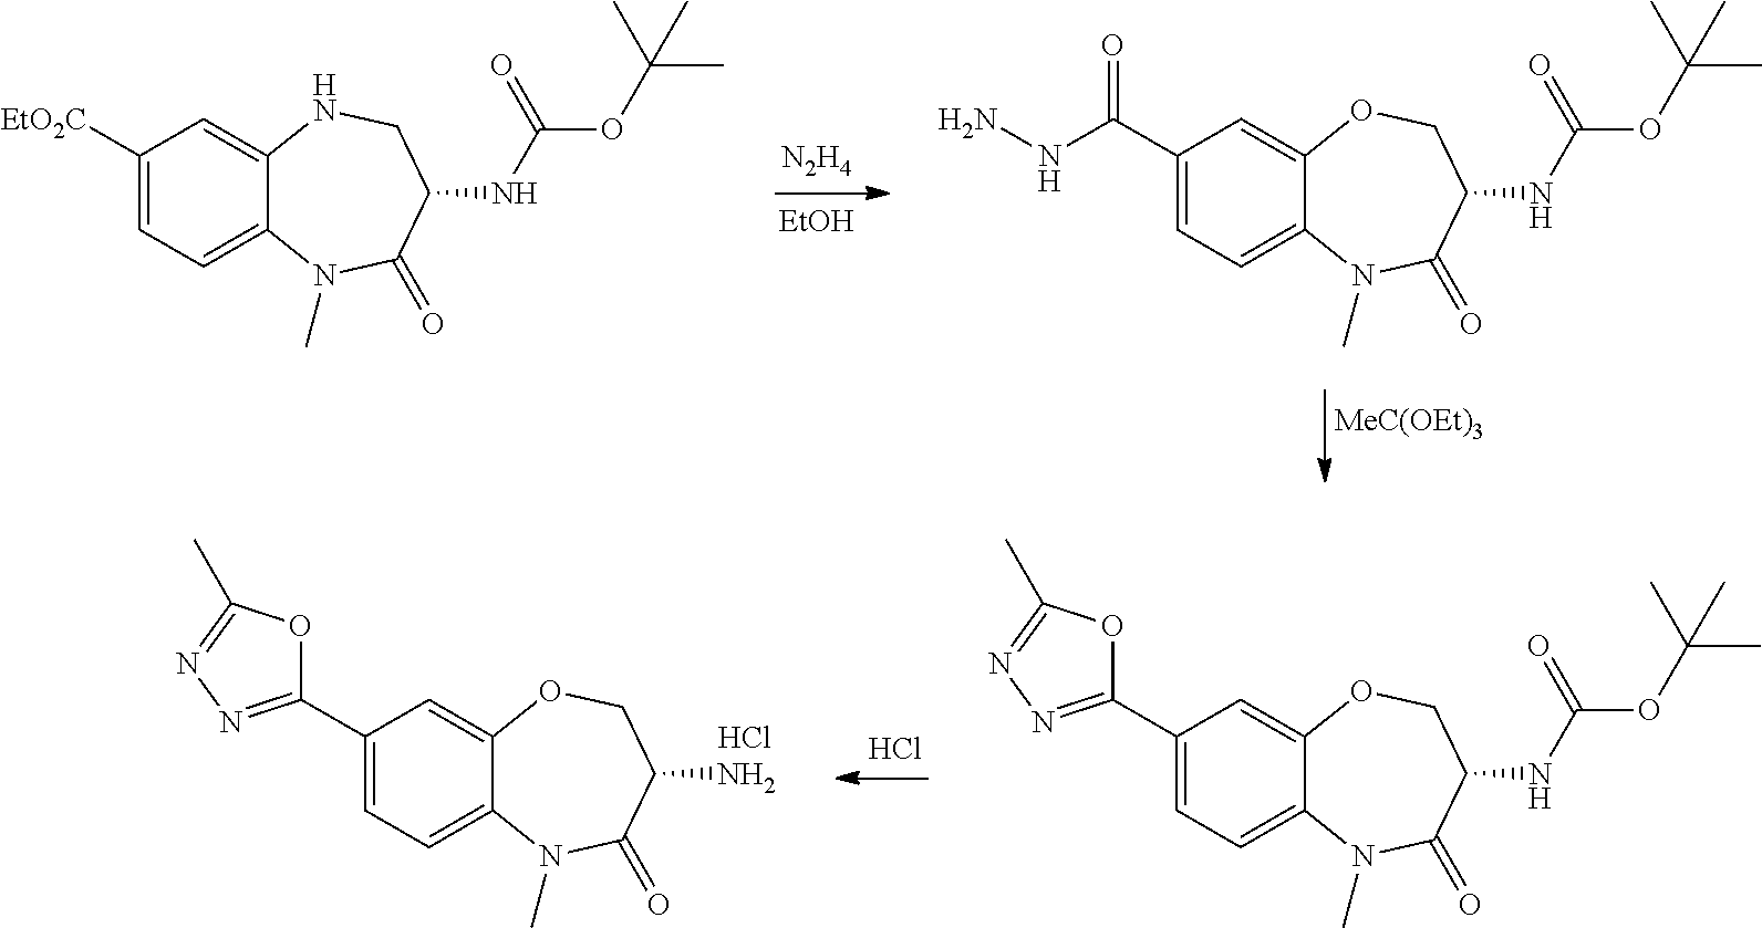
[EtOH].[N2H4].C12=CC=C([EtO2C])C=C1NCC(NC(OC(C)(C)C)=O)C(=O)N2C.C12=CC=C(C(NN)=O)C=C1OCC(NC(OC(C)(C)C)=O)C(=O)N2C.[MeC(OEt)3].C12=CC=C(C3=NN=C(C)O3)C=C1OCC(N)C(=O)N2C.Cl.Cl.C12=CC=C(C3=NN=C(C)O3)C=C1OCC(NC(OC(C)(C)C)=O)C(=O)N2C
